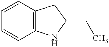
C1=CC2=C(C=C1)CC(CC)N2
